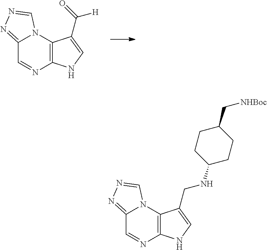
C12=NN=CN1C1=C(N=C2)NC=C1C(=O)[H].C12=NN=CN1C1=C(N=C2)NC=C1CNC1CCC(C[NHBoc])CC1
